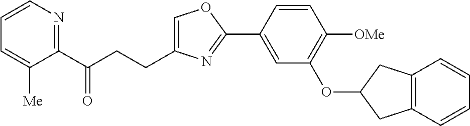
C1=C(CCC(C2=NC=CC=C2[Me])=O)N=C(C2=CC(OC3CC4=C(C3)C=CC=C4)=C([OMe])C=C2)O1
